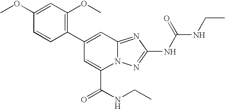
C1(C2=CC3=NC(NC(=O)NCC)=NN3C(C(NCC)=O)=C2)=C(OC)C=C(OC)C=C1
